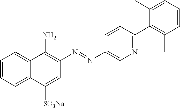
C1=CC=C2C(=C1)C(N)=C(N=NC1=CN=C(C3=C(C)C=CC=C3C)C=C1)C=C2[SO3Na]
